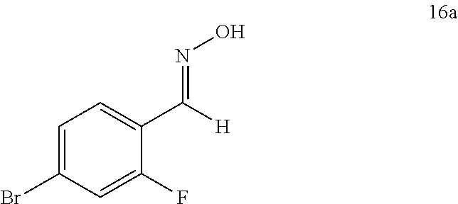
C1=C(Br)C=C(F)C(C([H])=NO)=C1
